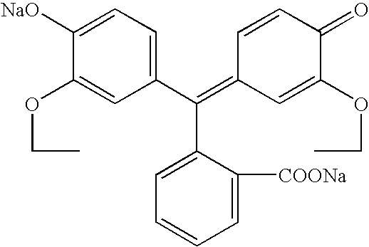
C1(C(=C2C=C(OCC)C(=O)C=C2)C2=CC=CC=C2[COONa])=CC=C([NaO])C(OCC)=C1
